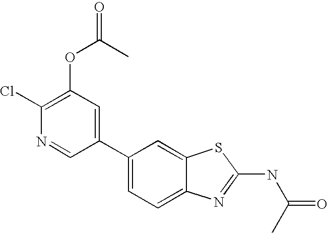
C1(C2=CC=C3C(=C2)SC(NC(C)=O)=N3)=CC(OC(=O)C)=C(Cl)N=C1
